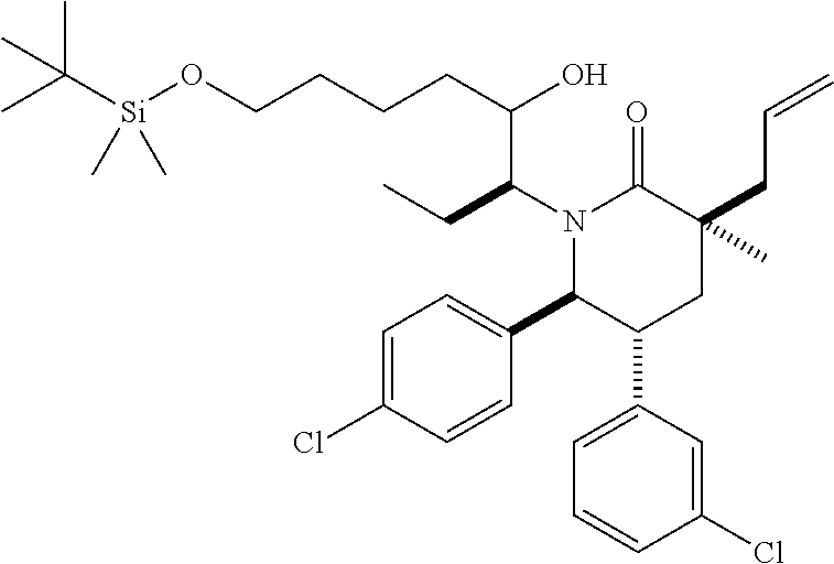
N1(C(C(O)CCCCO[Si](C(C)(C)C)(C)C)CC)C(C2=CC=C(Cl)C=C2)C(C2=CC=CC(Cl)=C2)CC(C)(CC=C)C1=O
